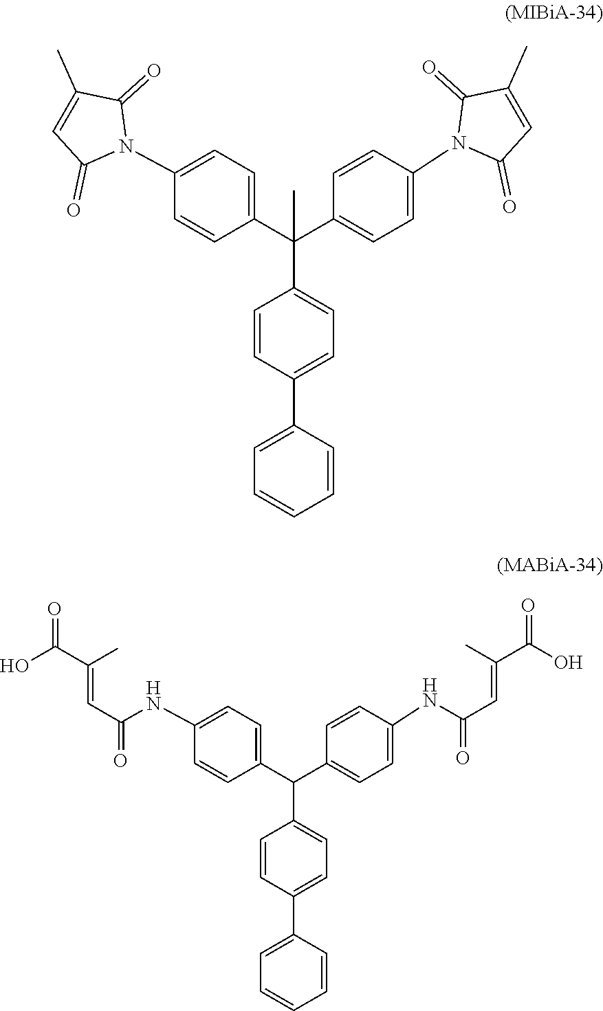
C1(C(C2=CC=C(N3C(=O)C=C(C)C3=O)C=C2)(C2=CC=C(C3=CC=CC=C3)C=C2)C)=CC=C(N2C(=O)C(C)=CC2=O)C=C1.C1(C(C2=CC=C(NC(C=C(C(=O)O)C)=O)C=C2)C2=CC=C(C3=CC=CC=C3)C=C2)=CC=C(NC(C=C(C(=O)O)C)=O)C=C1
